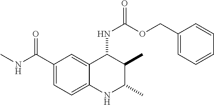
C1(C(=O)NC)=CC=C2C(=C1)C(NC(=O)OCC1=CC=CC=C1)C(C)C(C)N2
